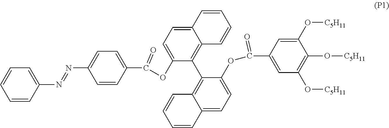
C1=CC=CC(N=NC2=CC=C(C(=O)OC3=CC=C4C(=C3C3=C5C(=CC=C3OC(C3=CC(O[C5H11])=C(O[C5H11])C(O[C5H11])=C3)=O)C=CC=C5)C=CC=C4)C=C2)=C1
